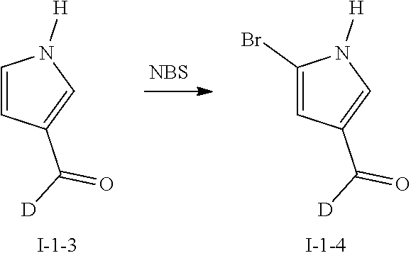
C1(Br)=CC(C([D])=O)=CN1[H].C1=CC(C([D])=O)=CN1[H].[NBS]
